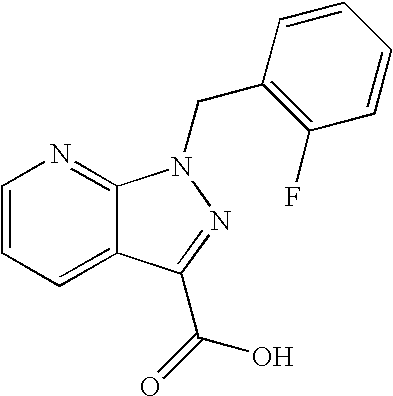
C1=CC=CC(F)=C1CN1C2=NC=CC=C2C(C(=O)O)=N1
